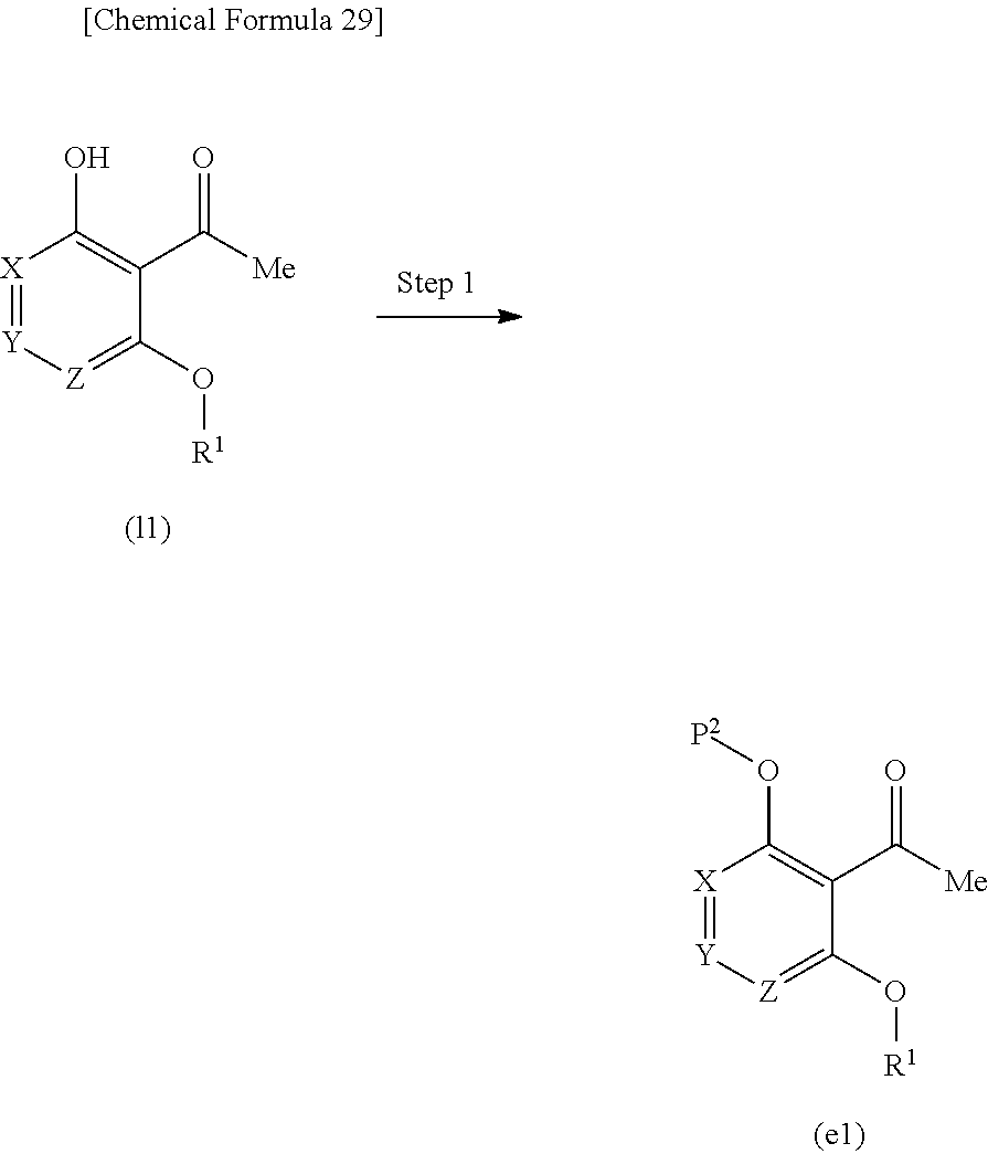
[X]1=[Y][Z]=C(O[R1])C(C([Me])=O)=C1O.[X]1=[Y][Z]=C(O[R1])C(C([Me])=O)=C1O[P2]
